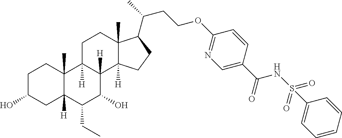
OC1CCC2(C)C([H])(C1)C(CC)C(O)C1([H])C2([H])CCC2(C)C1([H])CCC2C(C)CCOC1=NC=C(C(=O)NS(=O)(=O)C2=CC=CC=C2)C=C1
